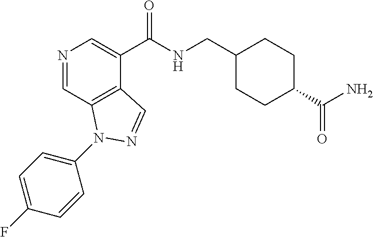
N1=CC2=C(C(C(NCC3CCC(C(=O)N)CC3)=O)=C1)C=NN2C1=CC=C(F)C=C1
